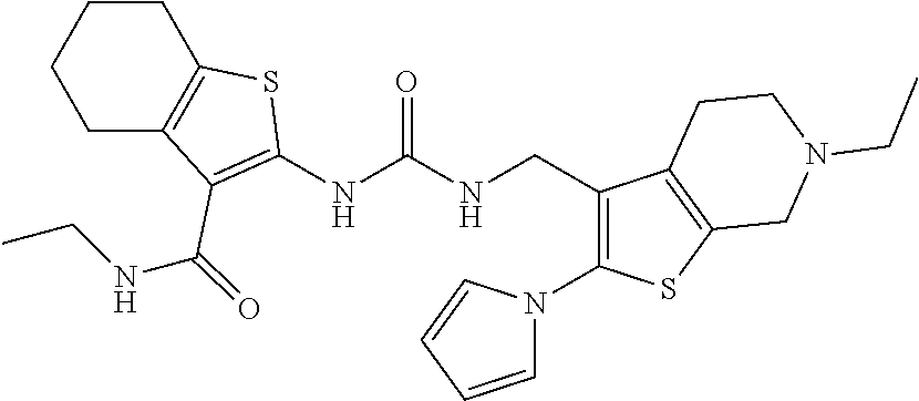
C1CC2=C(CC1)C(C(NCC)=O)=C(NC(NCC1=C(N3C=CC=C3)SC3=C1CCN(CC)C3)=O)S2
